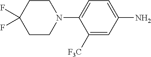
C1([F3C])=CC(N)=CC=C1N1CCC(F)(F)CC1
